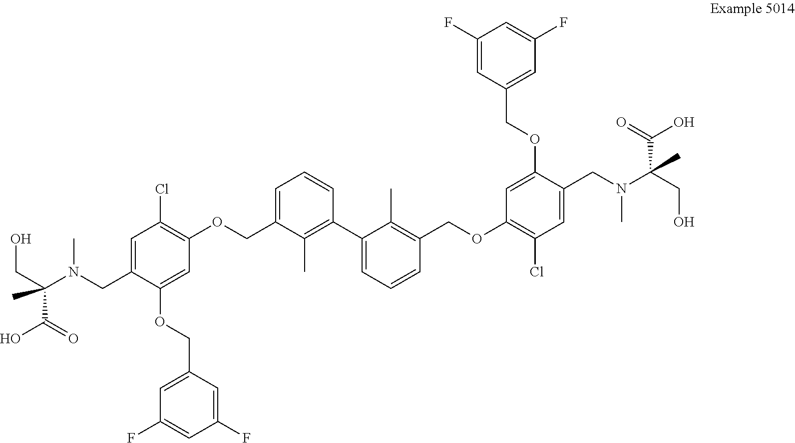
C(C(N(CC1=CC(Cl)=C(OCC2=CC=CC(C3=CC=CC(COC4=C(Cl)C=C(CN(C(CO)(C(O)=O)C)C)C(OCC5=CC(F)=CC(F)=C5)=C4)=C3C)=C2C)C=C1OCC1=CC(F)=CC(F)=C1)C)(C(O)=O)C)O
